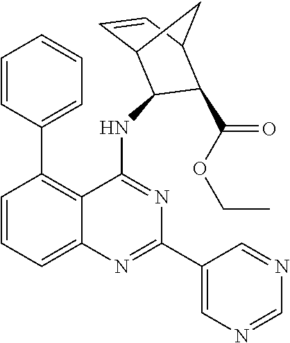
C1=CC=C2C(=C1C1=CC=CC=C1)C(NC1C3C=CC(C1C(OCC)=O)C3)=NC(C1=CN=CN=C1)=N2
